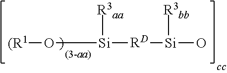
[(R1]O[Si]([RD][Si](O)[R3bb])[R3aa]
